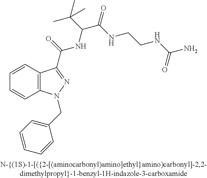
C1=CC2=C(C=C1)N(CC1=CC=CC=C1)N=C2C(NC(C(C)(C)C)C(NCCNC(N)=O)=O)=O
